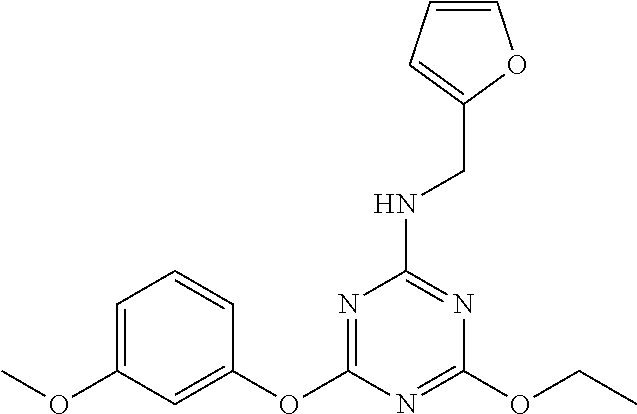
O(C1=CC(OC)=CC=C1)C1=NC(NCC2=CC=CO2)=NC(OCC)=N1
